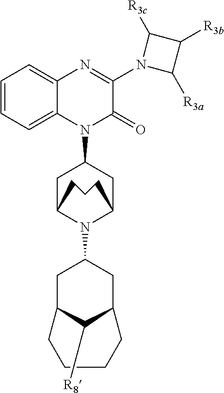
C1=CC=C2C(=C1)N=C(N1C([R3a])C([R3b])C1[R3c])C(=O)N2C1CC2N(C3CC4C([R8])C(C3)CCCC4)C(C1)CCC2
